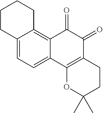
C12=CC=C3C(=C1CCCC2)C(=O)C(=O)C1=C3OC(C)(C)CC1
